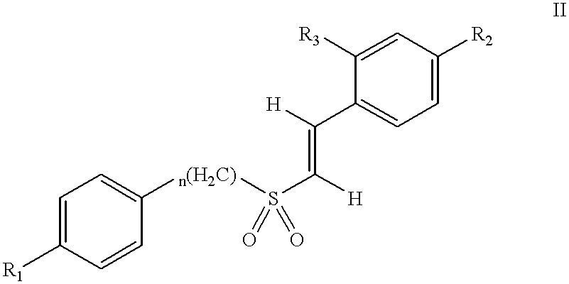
C1=C([R1])C=CC([n(H2C)]S(C([H])=C([H])C2=CC=C([R2])C=C2[R3])(=O)=O)=C1
